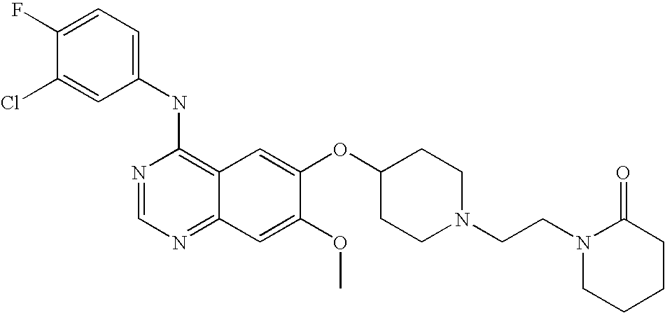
C1=C(Cl)C(F)=CC=C1NC1=C2C(=NC=N1)C=C(OC)C(OC1CCN(CCN3CCCCC3=O)CC1)=C2
